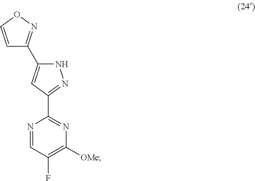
N1C(C2=NOC=C2)=CC(C2=NC([OMe])=C(F)C=N2)=N1
